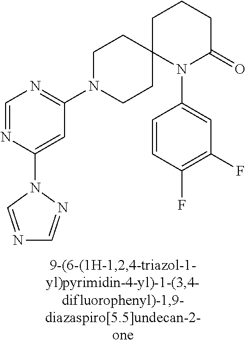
C1=NC(N2N=CN=C2)=CC(N2CCC3(CC2)N(C2=CC(F)=C(F)C=C2)C(=O)CCC3)=N1
